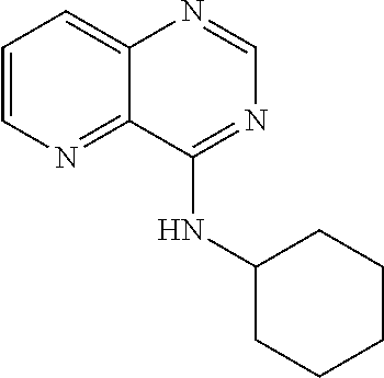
C1=CN=C2C(=C1)N=CN=C2NC1CCCCC1
